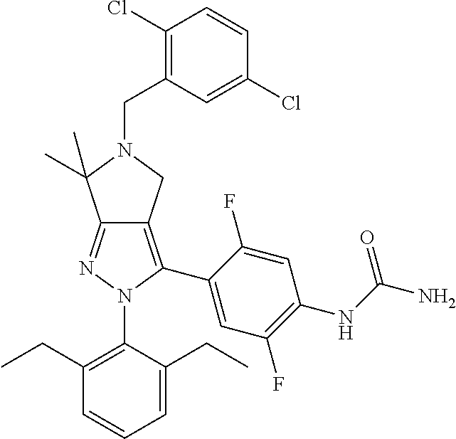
C1(CC)=C(N2C(C3=CC(F)=C(NC(N)=O)C=C3F)=C3C(=N2)C(C)(C)N(CC2=C(Cl)C=CC(Cl)=C2)C3)C(CC)=CC=C1
